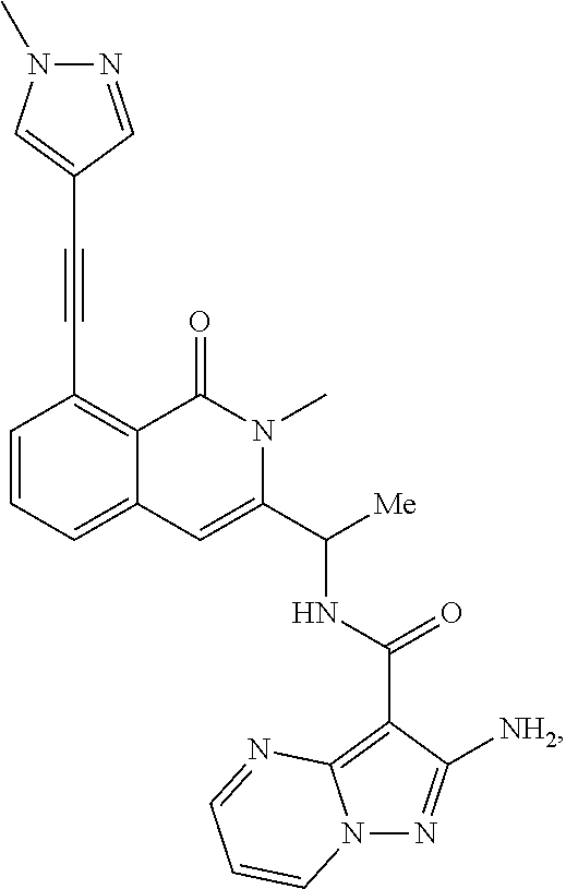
C1=CC=C2C(=C1C#CC1=CN(C)N=C1)C(=O)N(C)C(C([Me])NC(=O)C1=C3N(N=C1[NH2])C=CC=N3)=C2
